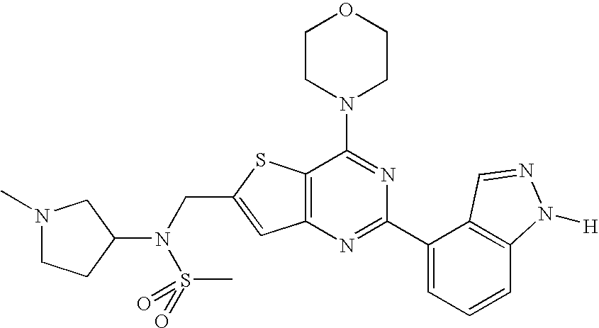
C1CN(C2=NC(C3=CC=CC4=C3C=NN4[H])=NC3=C2SC(CN(S(=O)(=O)C)C2CCN(C)C2)=C3)CCO1
